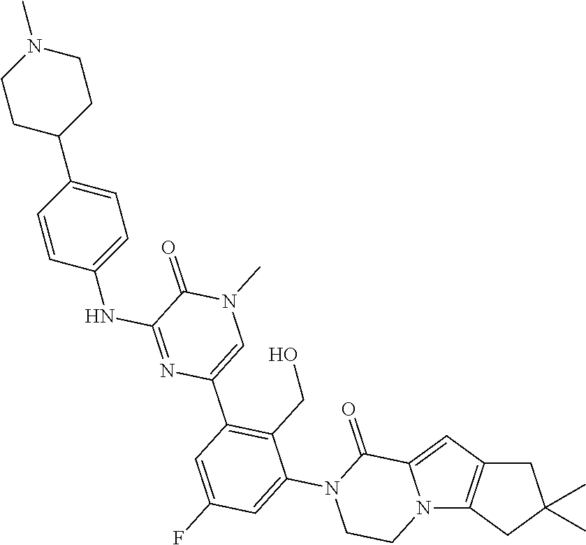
N12C3=C(C=C1C(=O)N(C1=CC(F)=CC(C4=CN(C)C(=O)C(NC5=CC=C(C6CCN(C)CC6)C=C5)=N4)=C1CO)CC2)CC(C)(C)C3
